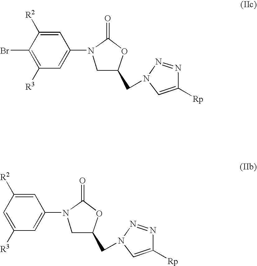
BrC1=C([R3])C=C(N2C(=O)OC(CN3N=NC([Rp])=C3)C2)C=C1[R2].C1=C([R3])C=C(N2C(=O)OC(CN3N=NC([Rp])=C3)C2)C=C1[R2]
